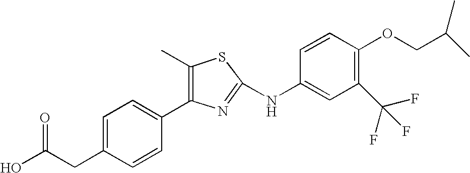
C1(C2=CC=C(CC(O)=O)C=C2)=C(C)SC(NC2=CC(C(F)(F)F)=C(OCC(C)C)C=C2)=N1
